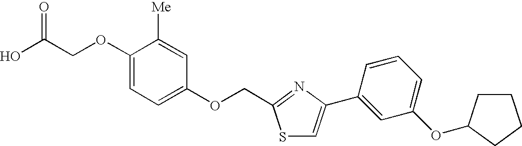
C(COC1=CC=C(OCC2=NC(C3=CC(OC4CCCC4)=CC=C3)=CS2)C=C1[Me])(O)=O
